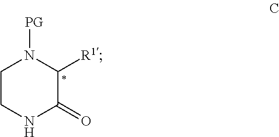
C1CNC(=O)C([R1])N1[PG]
